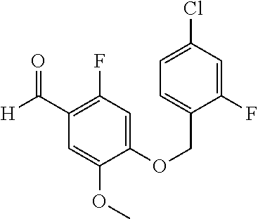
C1(C([H])=O)=C(F)C=C(OCC2=CC=C(Cl)C=C2F)C(OC)=C1
